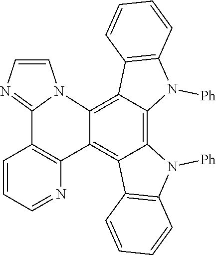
C12=C3C(=C4C(=C1C1=C(N2[Ph])C=CC=C1)C1=C(C2=NC=CN42)C=CC=N1)C1=C(N3[Ph])C=CC=C1
